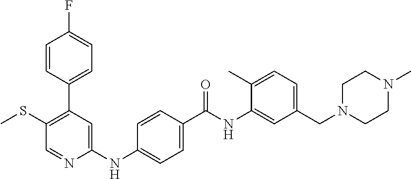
C1=CC(C2=C(SC)C=NC(NC3=CC=C(C(NC4=CC(CN5CCN(C)CC5)=CC=C4C)=O)C=C3)=C2)=CC=C1F
